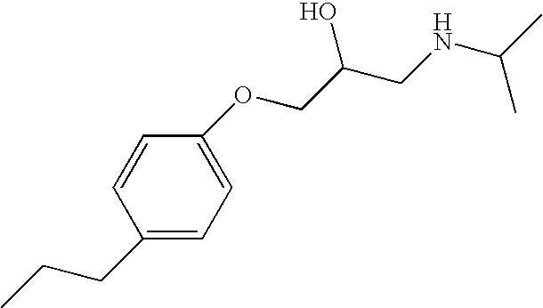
C1=CC(CCC)=CC=C1OCC(CNC(C)C)O
